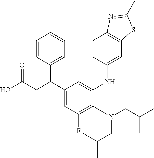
C1(F)=C(N(CC(C)C)CC(C)C)C(NC2=CC3=C(C=C2)N=C(C)S3)=CC(C(CC(O)=O)C2=CC=CC=C2)=C1
